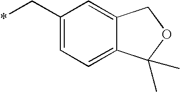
*CC1=CC=C2C(=C1)COC2(C)C
